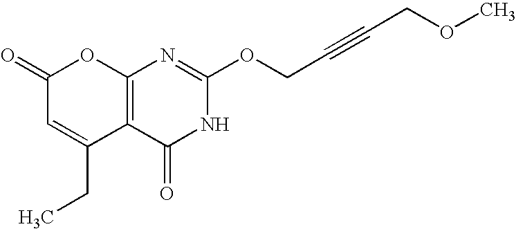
C12=C(C(=O)NC(OCC#CCOC)=N1)C(CC)=CC(=O)O2
